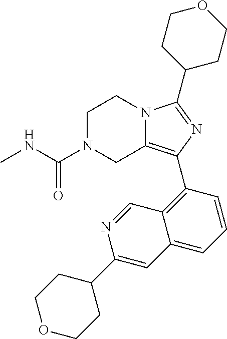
C1N(C(NC)=O)CC2=C(C3=C4C(=CC=C3)C=C(C3CCOCC3)N=C4)N=C(C3CCOCC3)N2C1
